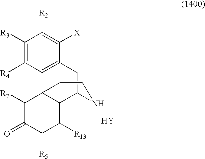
C1([R3])=C([R4])C2=C(C([X])=C1[R2])CC1C3C2(C([R7])C(=O)C([R5])C3[R13])CCN1.[Y]
